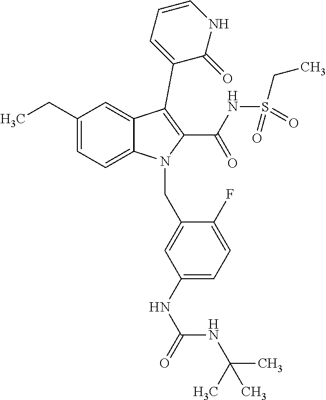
C1(CC)=CC=C2C(=C1)C(C1=CC=CNC1=O)=C(C(=O)NS(=O)(CC)=O)N2CC1=CC(NC(NC(C)(C)C)=O)=CC=C1F
